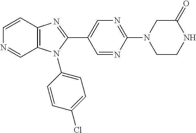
C12=C(C=CN=C1)N=C(C1=CN=C(N3CCNC(=O)C3)N=C1)N2C1=CC=C(Cl)C=C1
